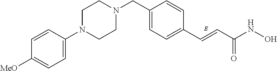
C(C1=CC=C(C=CC(NO)=O)C=C1)N1CCN(C2=CC=C([MeO])C=C2)CC1
